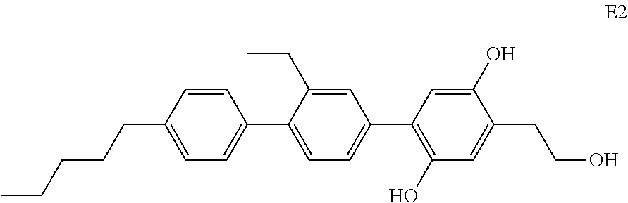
C1=C(C2=CC=C(C3=C(O)C=C(CCO)C(O)=C3)C=C2CC)C=CC(CCCCC)=C1
